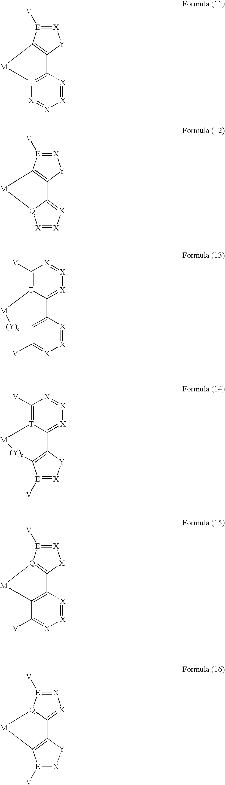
[X]1=[E]([V])C2=C([Y]1)C1=[X][X]=[X][Q]1[M]2.[X]1=[E]([V])C2=C([Y]1)C1=[T]([X]=[X][X]=[X]1)C[M]2.C1([V])=[T]2C(=[X][X]=[X]1)C1=C(C([V])=[X][X]=[X]1)[(Y)c][M]2.C1([V])=[T]2C(=[X][X]=[X]1)C1=C([E]([V])=[X][Y]1)[(Y)c][M]2.[X]1=[E]([V])[Q]2=C([X]1)C1=C(C([V])=[X][X]=[X]1)C[M]2.[X]1=[E]([V])[Q]2C(=[X]1)C1=C([E]([V])=[X][Y]1)[M]2
